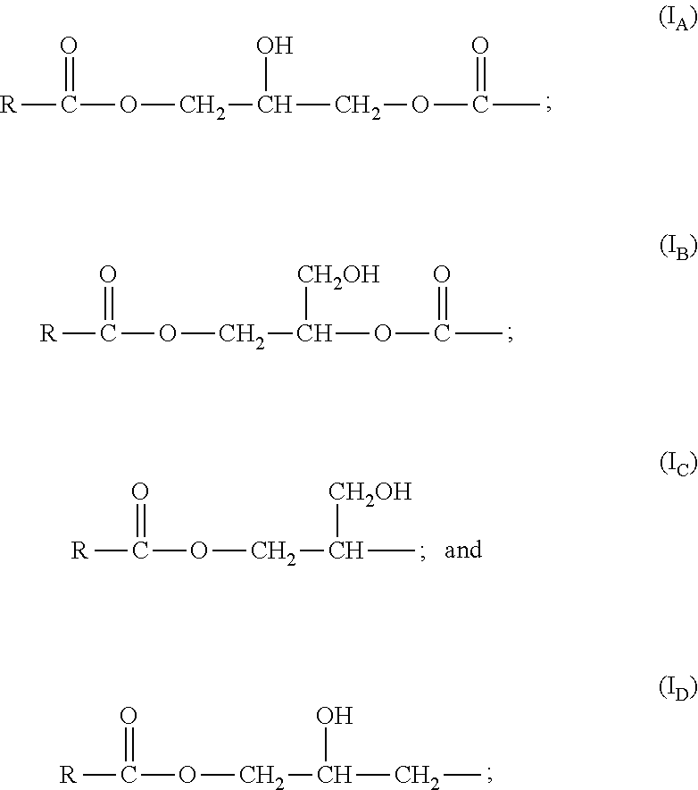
[R]C(OCC(COC(C)=O)O)=O.[R]C(OCC(OC(C)=O)[CH2OH])=O.[R]C(OCC([CH2OH])C)=O.[R]C(OCC(O)CC)=O
